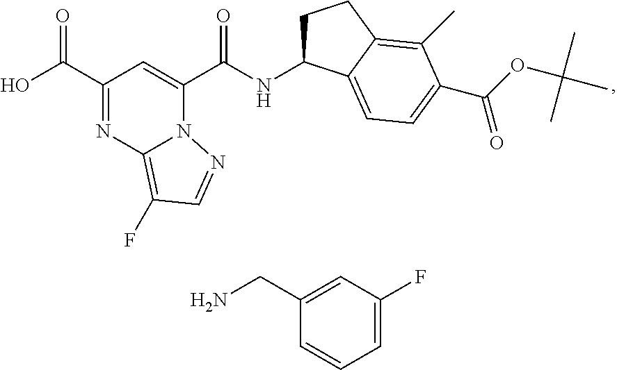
C1(C(O)=O)=NC2=C(F)C=NN2C(C(NC2CCC3=C(C)C(C(OC(C)(C)C)=O)=CC=C23)=O)=C1.C1(CN)=CC(F)=CC=C1
